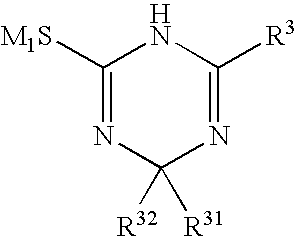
C1([M1S])=NC([R32])([R31])N=C([R3])N1
